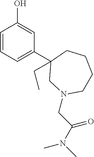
C1=CC=C(C2(CC)CCCCN(CC(=O)N(C)C)C2)C=C1O
